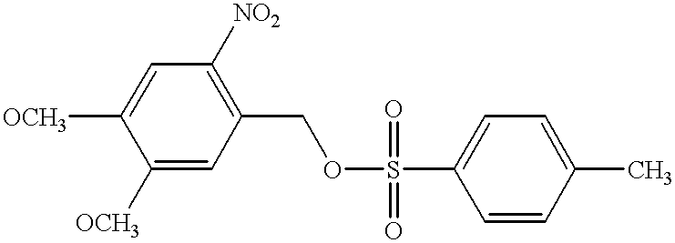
C1=C([OCH3])C([OCH3])=CC(COS(=O)(=O)C2=CC=C(C)C=C2)=C1[NO2]
